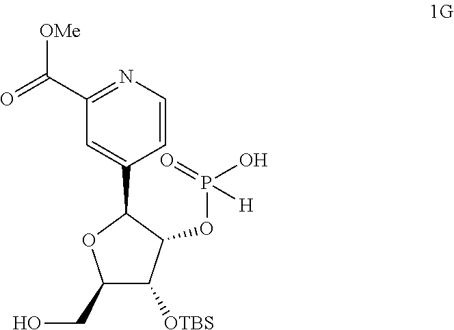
C1(C(=O)[OMe])=NC=CC(C2OC(CO)C([OTBS])C2OP(O)(=O)[H])=C1
